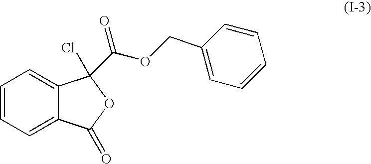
C1=CC=C2C(=C1)C(Cl)(C(OCC1=CC=CC=C1)=O)OC2=O
